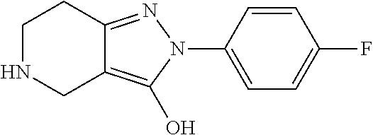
C1NCC2=C(O)N(C3=CC=C(F)C=C3)N=C2C1
